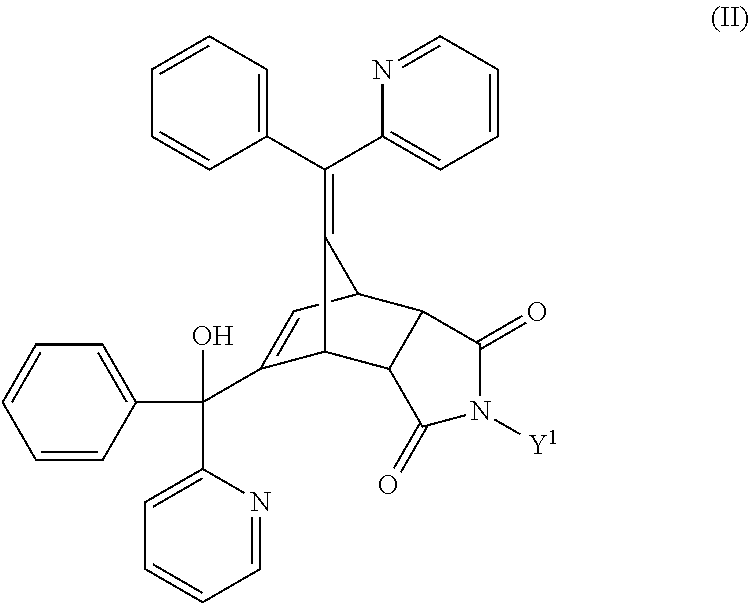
C1(C(C2=CC=CC=N2)=C2C3C(C(C4=CC=CC=N4)(O)C4=CC=CC=C4)=CC2C2C3C(=O)N([Y1])C2=O)=CC=CC=C1
